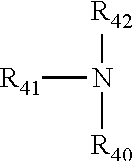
[R41]N([R42])[R40]
